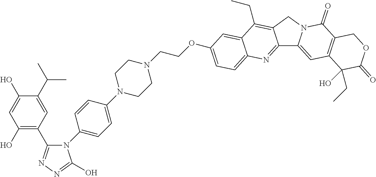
N1(C2=CC=C(N3CCN(CCOC4=CC=C5C(=C4)C(CC)=C4C(=N5)C5=CC6=C(C(=O)N5C4)COC(=O)C6(O)CC)CC3)C=C2)C(C2=C(O)C=C(O)C(C(C)C)=C2)=NN=C1O
